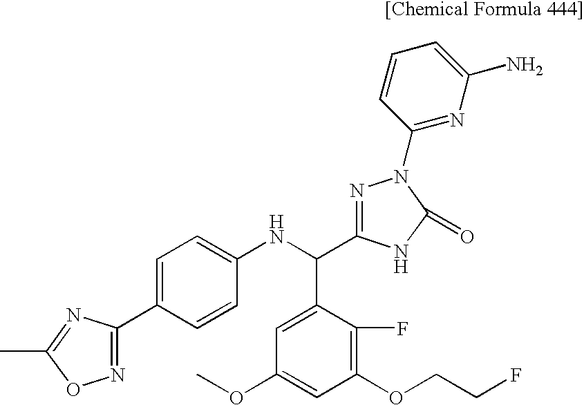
C1(C2=NOC(C)=N2)=CC=C(NC(C2=CC(OC)=CC(OCCF)=C2F)C2=NN(C3=NC(N)=CC=C3)C(=O)N2)C=C1
